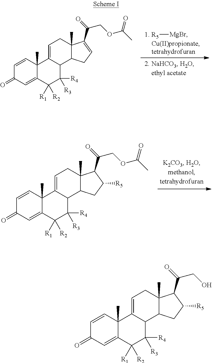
C1=CC2(C)C(=CC1=O)C([R1])([R2])C([R4])([R3])C1C2=CCC2(C)C1CC=C2C(=O)COC(=O)C.[1. R5][MgBr].C1=CC2(C)C(=CC1=O)C([R1])([R2])C([R4])([R3])C1C2=CCC2(C)C1CC([R5])C2C(=O)COC(=O)C.C1=CC2(C)C(=CC1=O)C([R1])([R2])C([R4])([R3])C1C2=CCC2(C)C1CC([R5])C2C(=O)CO
